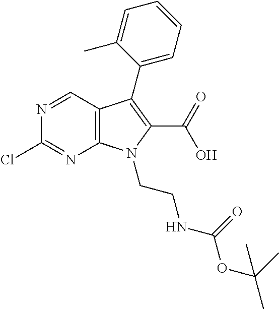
N1=CC2=C(N=C1Cl)N(CCNC(OC(C)(C)C)=O)C(C(O)=O)=C2C1=CC=CC=C1C
